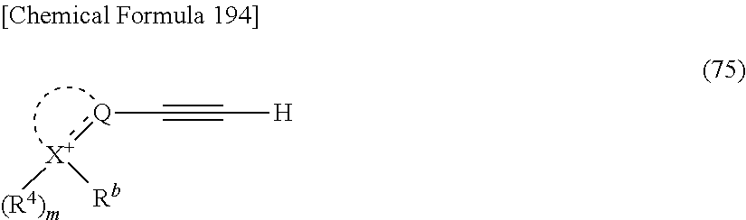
[(R4)m][X+]([Rb]):[Q]C#C[H]
